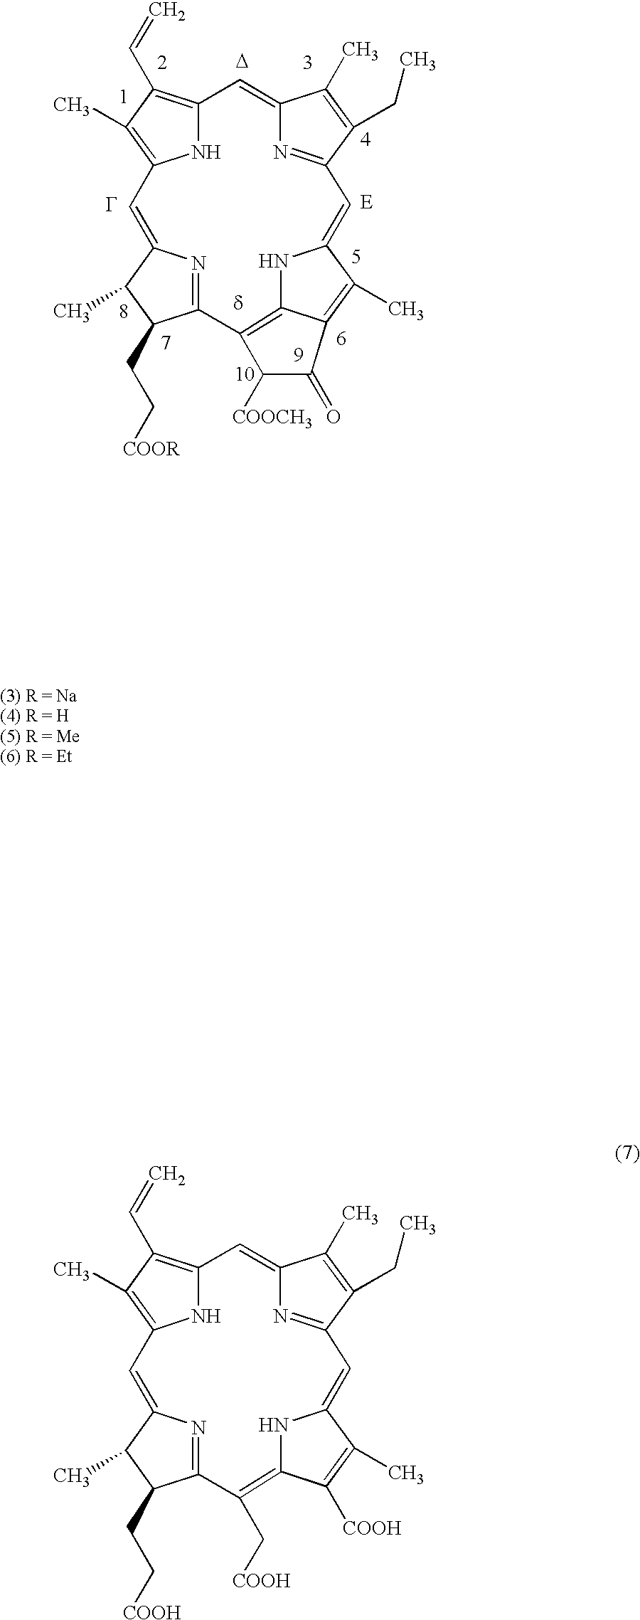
N1C2=C(C=C)C(C)=C1C=C1N=C(C(CC[COOR])C1C)C1=C3NC(=CC4=NC(=C2)C(C)=C4CC)C(C)=C3C(=O)C1[COOCH3].[D].N1C2=C(C=C)C(C)=C1C=C1N=C(C(CC[COOH])C1C)C(C[COOH])=C1NC(=CC3=NC(=C2)C(C)=C3CC)C(C)=C1[COOH]
